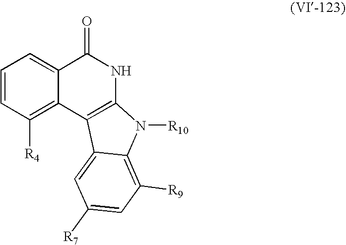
C1=CC([R4])=C2C(=C1)C(=O)NC1=C2C2=CC([R7])=CC([R9])=C2N1[R10]
